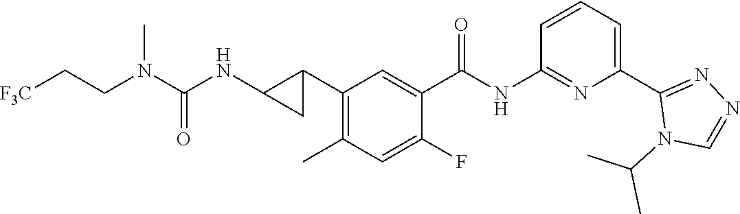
C1(C2C(NC(N(CC[F3C])C)=O)C2)=C(C)C=C(F)C(C(NC2=NC(C3=NN=CN3C(C)C)=CC=C2)=O)=C1
